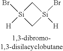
C1[Si]([H])(Br)C[Si]1([H])Br
